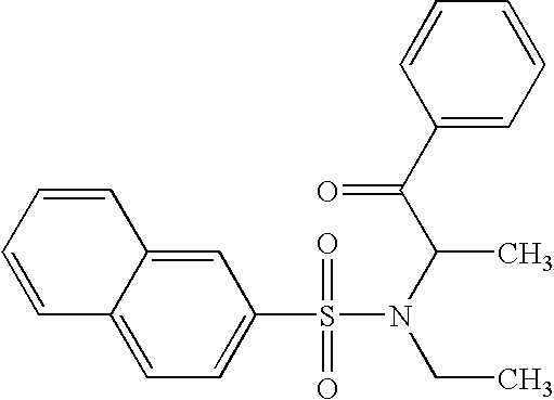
C1=CC=CC2=CC(S(=O)(=O)N(CC)C(C)C(=O)C3=CC=CC=C3)=CC=C12
